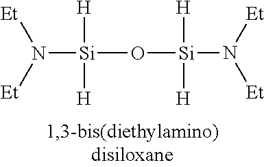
[Si](O[Si](N([Et])[Et])([H])[H])([H])([H])N([Et])[Et]
